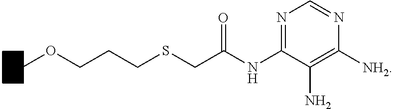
COCCCSCC(NC1=NC=NC([NH2])=C1N)=O
